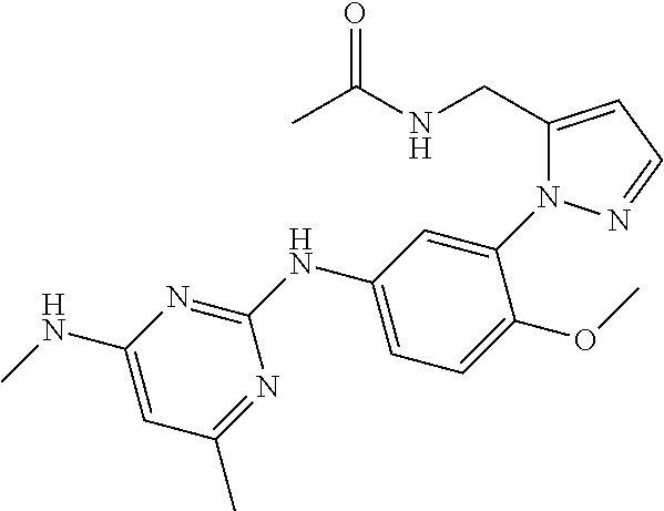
C1(N2C(CNC(C)=O)=CC=N2)=CC(NC2=NC(NC)=CC(C)=N2)=CC=C1OC
